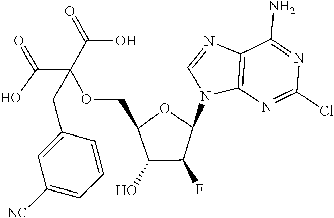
C12=C(N=C(Cl)N=C1N)N(C1OC(COC(C(=O)O)(C(=O)O)CC3=CC([NC])=CC=C3)C(O)C1F)C=N2
